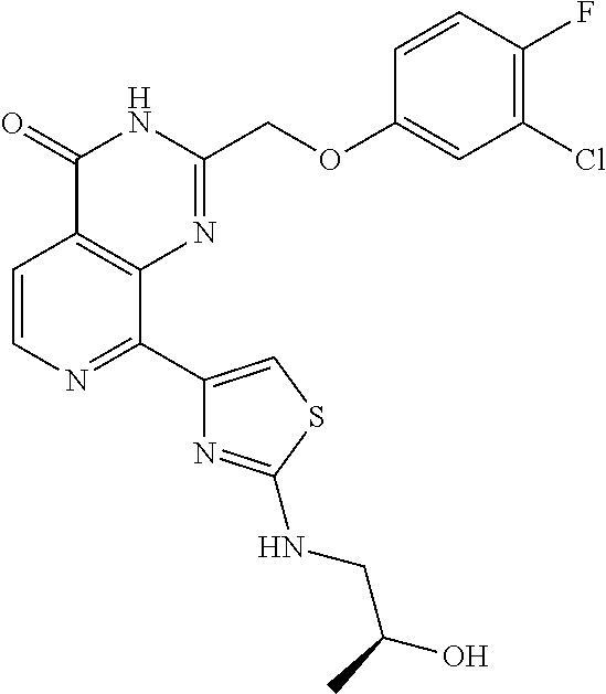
C1=CN=C(C2=CSC(NCC(O)C)=N2)C2=C1C(=O)NC(COC1=CC(Cl)=C(F)C=C1)=N2
